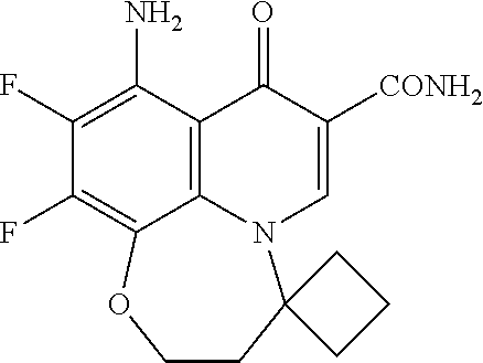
FC1=C2C3=C(C(N)=C1F)C(=O)C([CONH2])=CN3C1(CCO2)CCC1
